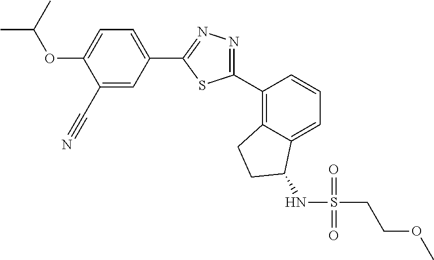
C1(C#N)=CC(C2=NN=C(C3=C4C(=CC=C3)C(NS(=O)(=O)CCOC)CC4)S2)=CC=C1OC(C)C
